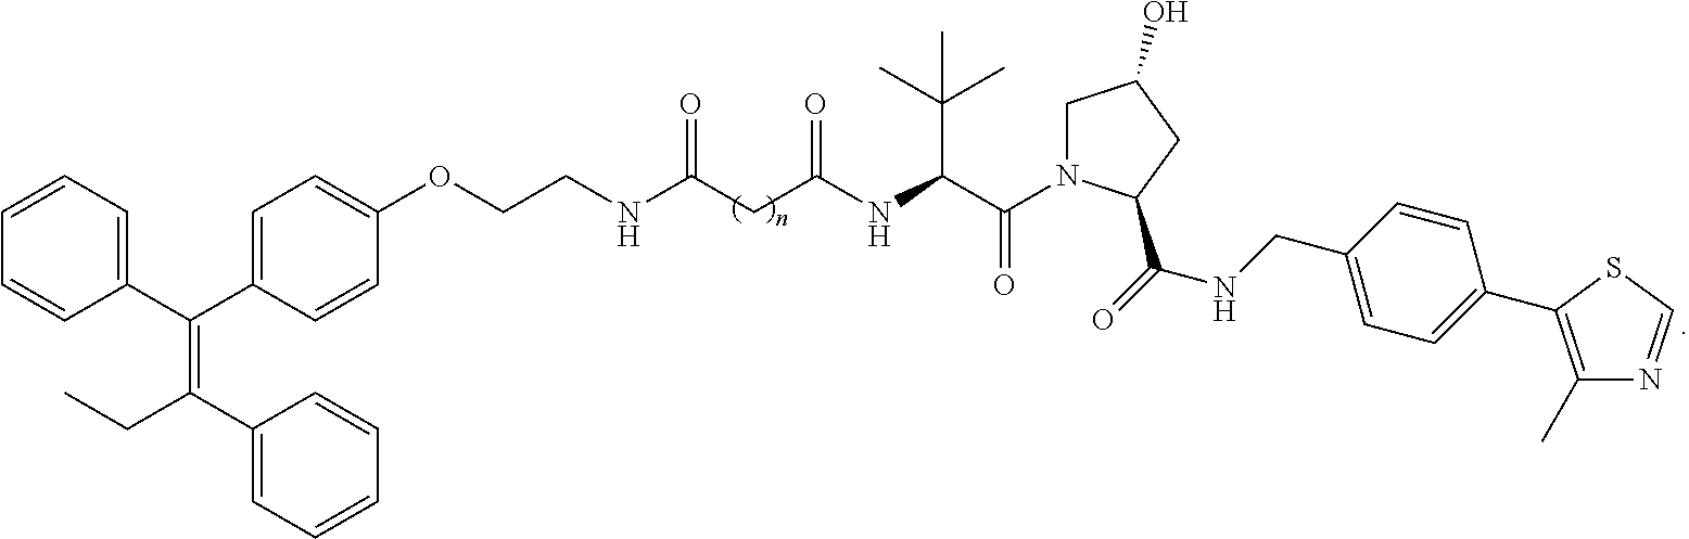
C1=CC=C(C(C2=CC=C(OCCNC(CC(NC(C(N3CC(O)CC3C(NCC3=CC=C(C4=C(C)N=CS4)C=C3)=O)=O)C(C)(C)C)=O)=O)C=C2)=C(C2=CC=CC=C2)CC)C=C1
